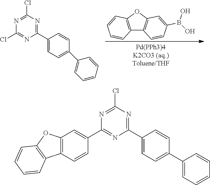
C12=C(OC3=C1C=CC(B(O)O)=C3)C=CC=C2.N1=C(Cl)N=C(C2=CC=C(C3=CC=CC=C3)C=C2)N=C1Cl.N1=C(Cl)N=C(C2=CC=C(C3=CC=CC=C3)C=C2)N=C1C1=CC2=C(C=C1)C1=C(O2)C=CC=C1
